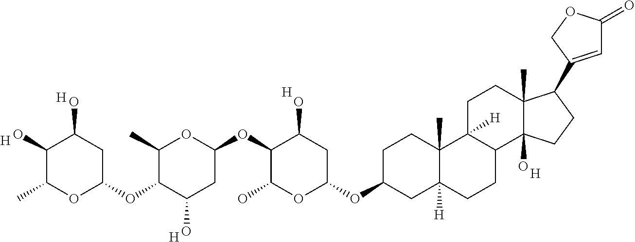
[H].[H].[H].C1(OC2C(O)OC(OC3CC4([H])C(C)(CC3)C3([H])C(CC4)C4(O)C(C)(CC3)C(C3=CC(=O)OC3)CC4)CC2O)CC(O)C(OC2CC(O)C(O)C(C)O2)C(C)O1.[H].[H]
